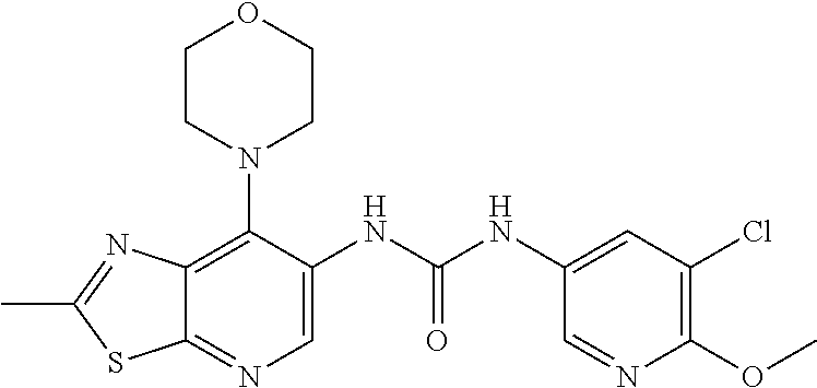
C12=C(N3CCOCC3)C(NC(NC3=CC(Cl)=C(OC)N=C3)=O)=CN=C1SC(C)=N2
